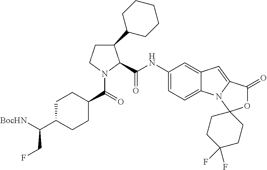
C1CN(C(=O)C2CCC(C([BocHN])CF)CC2)C(C(NC2=CC=C3C(=C2)C=C2N3C3(OC2=O)CCC(F)(F)CC3)=O)C1C1CCCCC1
